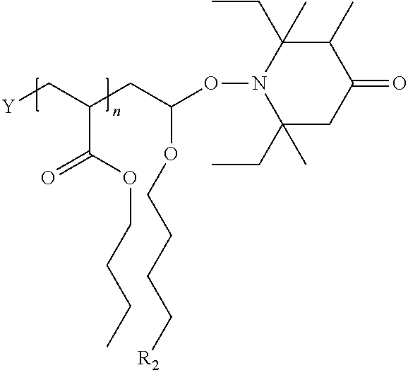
C1(C)C(CC)(C)N(OC(CC(C[Y])C(OCCCC)=O)OCCCC[R2])C(CC)(C)CC1=O
